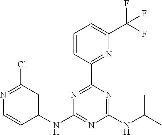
C1(NC2=NC(NC(C)C)=NC(C3=NC(C(F)(F)F)=CC=C3)=N2)=CC(Cl)=NC=C1
